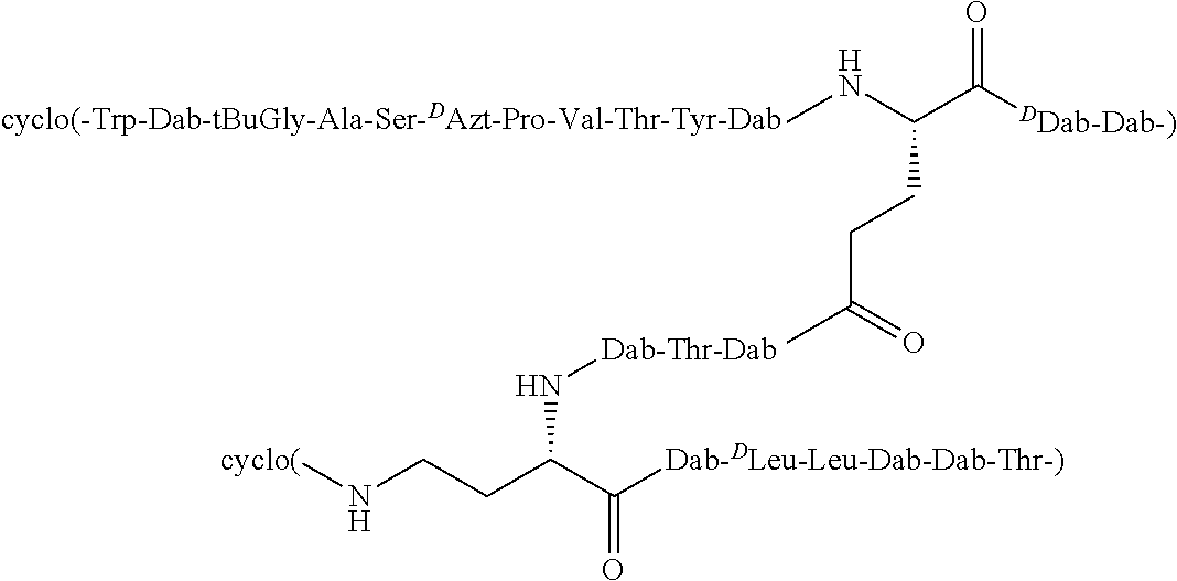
[cyclo(]NCCC(C([Dab-DLeu-Leu-Dab-Dab-Thr-)])=O)N[Dab-Thr-Dab].N(C)C(C([DDab-Dab-)])=O)CCC(C)=O.[cyclo(-Trp-Dab-tBuGly-Ala-Ser-DAzt-Pro-Val-Thr-Tyr-Dab]
